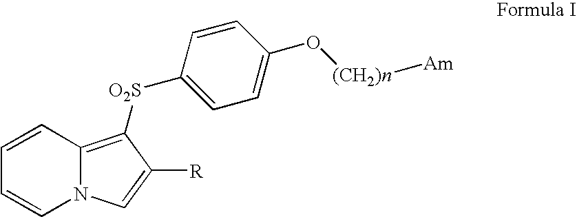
N12C(=C([O2S]C3=CC=C(O[(CH2)n][Am])C=C3)C([R])=C1)C=CC=C2
